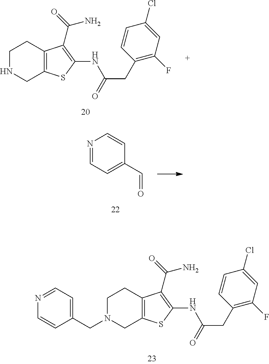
C1=CC(CN2CC3=C(CC2)C(C(=O)N)=C(NC(CC2=C(F)C=C(Cl)C=C2)=O)S3)=CC=N1.N1CC2=C(CC1)C(C(=O)N)=C(NC(CC1=C(F)C=C(Cl)C=C1)=O)S2.N1=CC=C(C=O)C=C1
